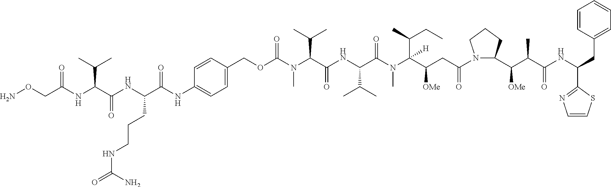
C(C(C(N(C(C(NC(C(N(C(OCC1=CC=C(NC(C(NC(C(NC(CON)=O)C(C)C)=O)CCCNC(=O)N)=O)C=C1)=O)C)C(C)C)=O)C(C)C)=O)C)(C(CC)C)[H])[OMe])C(N1C(C(C(C(NC(C2=NC=CS2)CC2=CC=CC=C2)=O)C)[OMe])CCC1)=O
